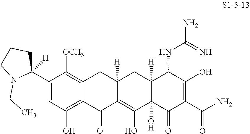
C1([OCH3])=C2CC3([H])CC4([H])C(NC(N)=N)C(O)=C(C(=O)N)C(=O)C4(O)C(O)=C3C(=O)C2=C(O)C=C1C1([H])CCCN1CC
